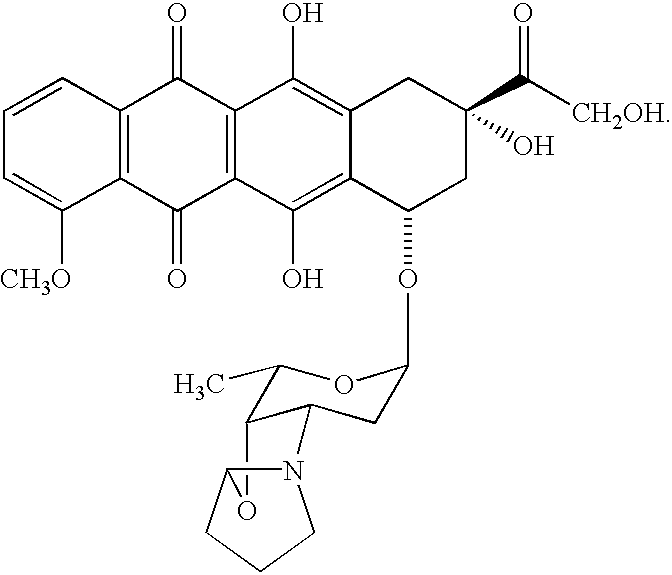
C1=CC2=C(C([CH3O])=C1)C(=O)C1=C(C2=O)C(O)=C2C(=C1O)C(OC1CC3C(C(C)O1)OC1N3CCC1)CC(C([CH2OH])=O)(O)C2
